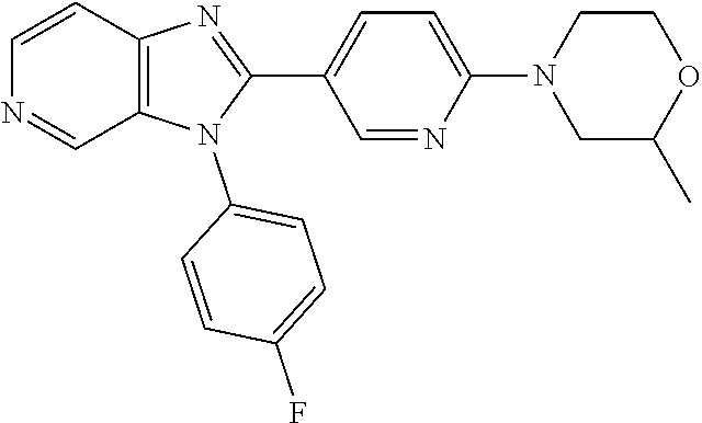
C1=CC2=C(C=N1)N(C1=CC=C(F)C=C1)C(C1=CC=C(N3CC(C)OCC3)N=C1)=N2
